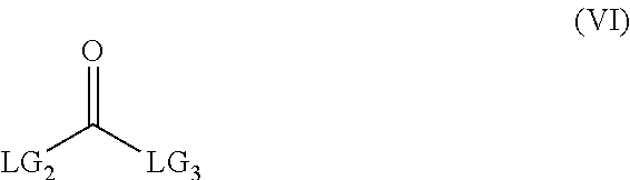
O=C([LG3])[LG2]
